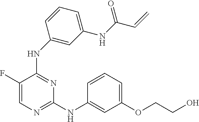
C1(NC2=CC(NC(C=C)=O)=CC=C2)=NC(NC2=CC(OCCO)=CC=C2)=NC=C1F
